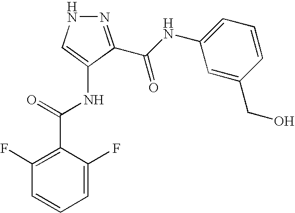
C1=C(F)C(C(=O)NC2=CNN=C2C(NC2=CC=CC(CO)=C2)=O)=C(F)C=C1
